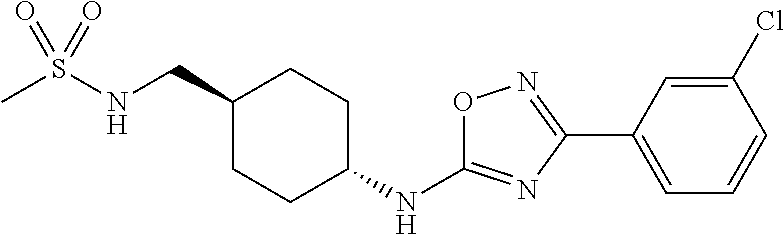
CS(NCC1CCC(NC2=NC(C3=CC=CC(Cl)=C3)=NO2)CC1)(=O)=O
